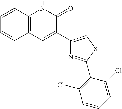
C1=CC2=C(C=C1)NC(=O)C(C1=CSC(C3=C(Cl)C=CC=C3Cl)=N1)=C2
